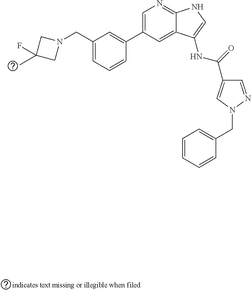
C1(CN2CC(C)(F)C2)=CC=CC(C2=CN=C3C(=C2)C(NC(C2=CN(CC4=CC=CC=C4)N=C2)=O)=CN3)=C1
